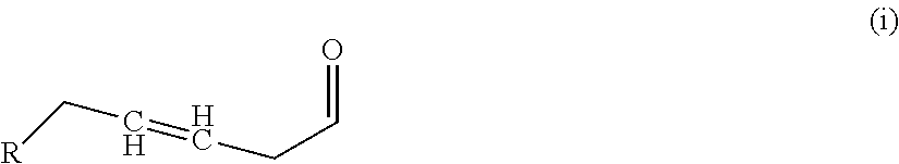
C(C=CCC=O)[R]
